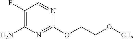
C1(F)=C(N)N=C(OCCOC)N=C1
